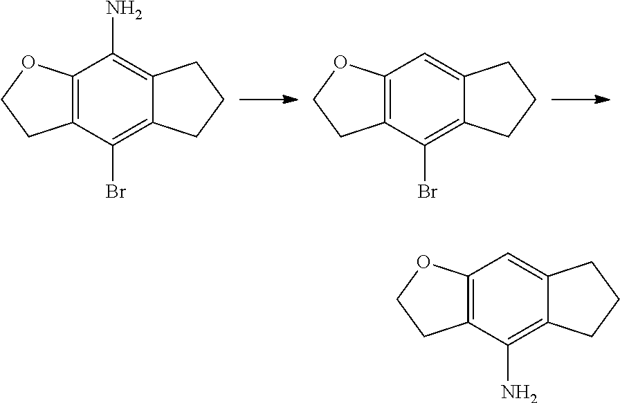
C12=C(C(Br)=C3C(=C1N)CCC3)CCO2.C12=C(C(Br)=C3C(=C1)CCC3)CCO2.C12=C(C(N)=C3C(=C1)CCC3)CCO2
